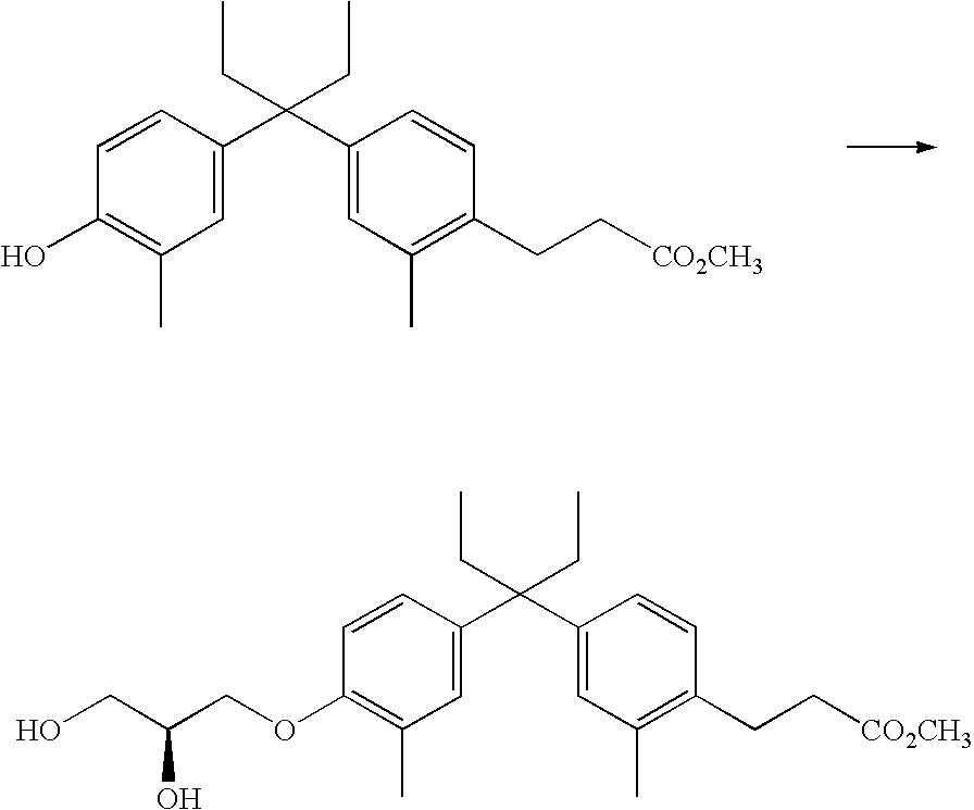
C1=CC(C(C2=CC(C)=C(CC[CO2CH3])C=C2)(CC)CC)=CC(C)=C1O.C1=CC(C(C2=CC(C)=C(CC[CO2CH3])C=C2)(CC)CC)=CC(C)=C1OCC(CO)O
